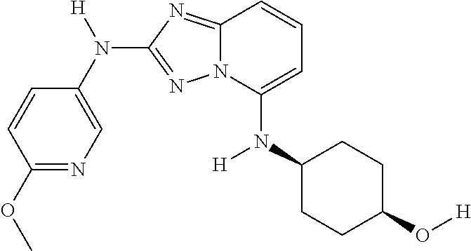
C1=CC(OC)=NC=C1N([H])C1=NN2C(=N1)C=CC=C2N(C1CCC(O[H])CC1)[H]
